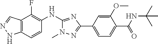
C12=C(C=CC(NC3=NC(C4=CC=C(C(=O)NC(C)(C)C)C(OC)=C4)=NN3C)=C1F)NN=C2
